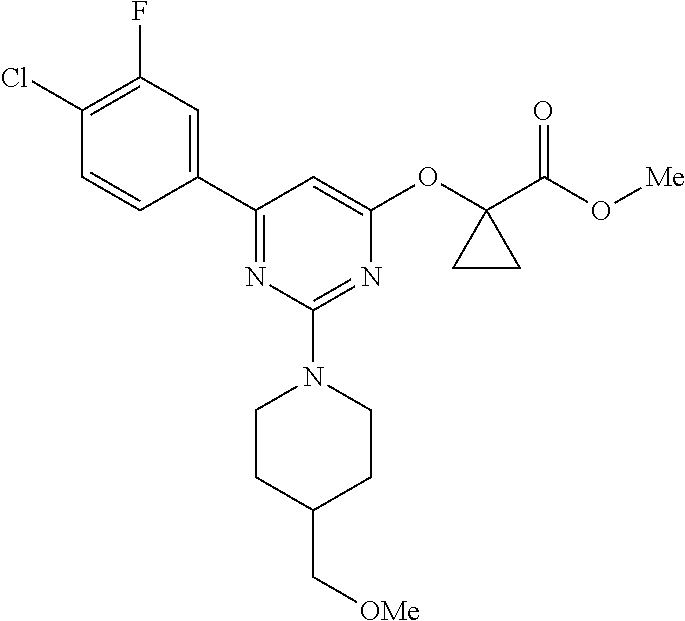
ClC1=C(F)C=C(C2=NC(N3CCC(C[OMe])CC3)=NC(OC3(C(O[Me])=O)CC3)=C2)C=C1
